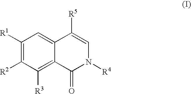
C1([R1])=C([R2])C([R3])=C2C(=C1)C([R5])=CN([R4])C2=O
